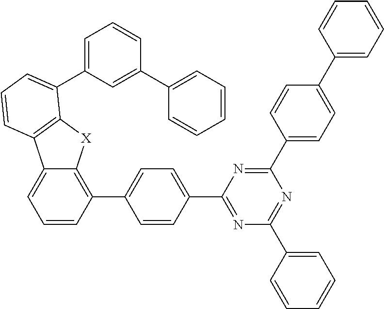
C1=CC(C2=NC(C3=CC=CC=C3)=NC(C3=CC=C(C4=CC=CC=C4)C=C3)=N2)=CC=C1C1=C2C(=CC=C1)C1=C([X]2)C(C2=CC=CC(C3=CC=CC=C3)=C2)=CC=C1
